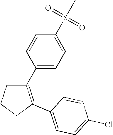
C1(C2=CC=C(S(C)(=O)=O)C=C2)=C(C2=CC=C(Cl)C=C2)CCC1
